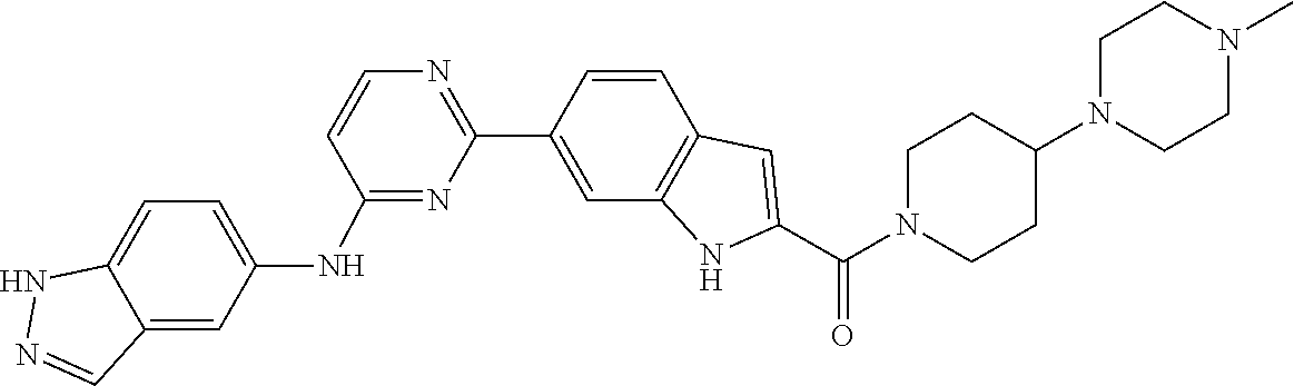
C1(C2=NC=CC(NC3=CC=C4C(=C3)C=NN4)=N2)=CC2=C(C=C1)C=C(C(N1CCC(N3CCN(C)CC3)CC1)=O)N2
